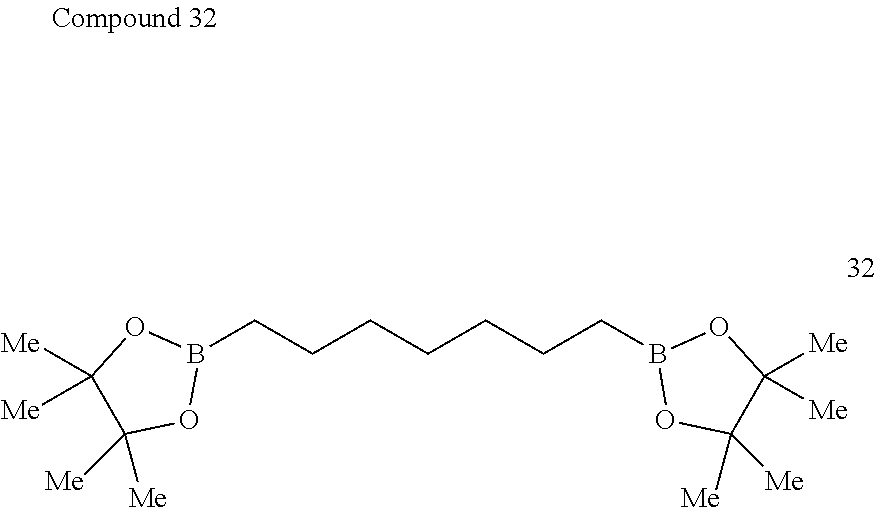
C(B1OC([Me])([Me])C([Me])([Me])O1)CCCCCCB1OC([Me])([Me])C([Me])([Me])O1
